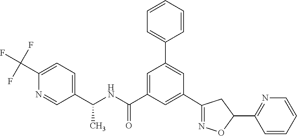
C1(C2=NOC(C3=NC=CC=C3)C2)=CC(C(NC(C2=CC=C(C(F)(F)F)N=C2)C)=O)=CC(C2=CC=CC=C2)=C1
